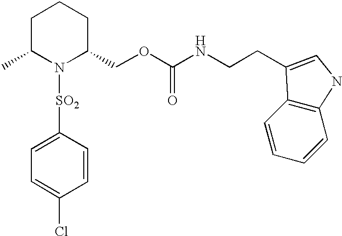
C1([SO2]N2C(COC(NCCC3=CNC4=C3C=CC=C4)=O)CCCC2C)=CC=C(Cl)C=C1
